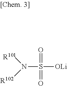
N(S([OLi])(=O)=O)([R101])[R102]
